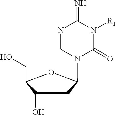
C1(O)CC(N2C=NC(=N)N([R1])C2=O)OC1CO
